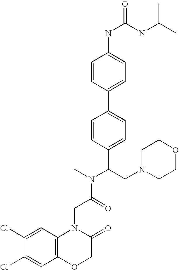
C1(Cl)=CC2=C(C=C1Cl)OCC(=O)N2CC(=O)N(C)C(CN1CCOCC1)C1=CC=C(C2=CC=C(NC(NC(C)C)=O)C=C2)C=C1
